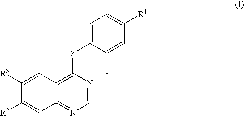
C1([R3])=CC2=C([Z]C3=CC=C([R1])C=C3F)N=CN=C2C=C1[R2]
